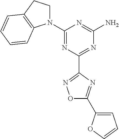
N1(C2=NC(C3=NOC(C4=CC=CO4)=N3)=NC(N)=N2)CCC2=C1C=CC=C2
